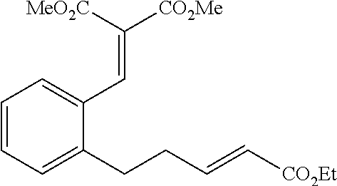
C1=CC=C(CCC=C[CO2Et])C(C=C([MeO2C])[CO2Me])=C1
